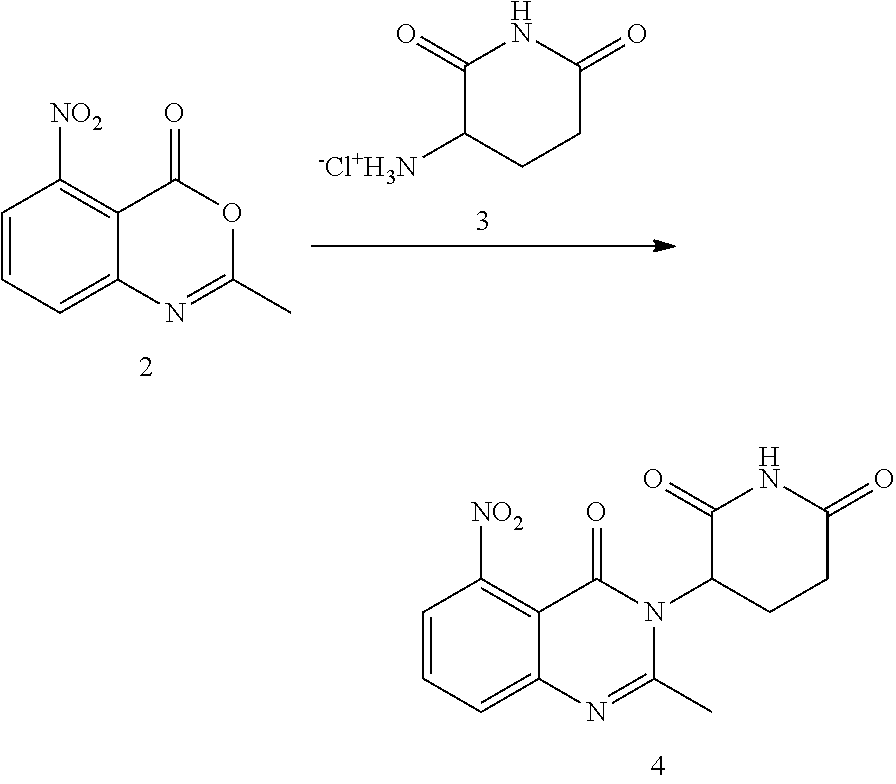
C1(=O)C([-Cl+H3N])CCC(=O)N1.C1=CC=C2C(=C1[NO2])C(=O)OC(C)=N2.C1=CC=C2C(=C1[NO2])C(=O)N(C1C(=O)NC(=O)CC1)C(C)=N2
